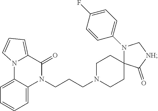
C1=C2C(=CC=C1)N(CCCN1CCC3(CC1)N(C1=CC=C(F)C=C1)C[NH]C3=O)C(=O)C1=CC=CN21
